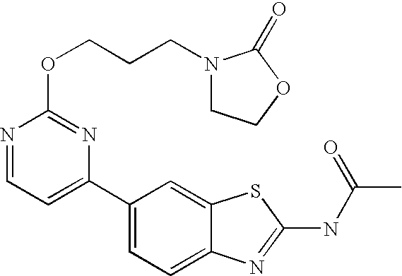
C1(C2=CC=C3C(=C2)SC(NC(C)=O)=N3)=CC=NC(OCCCN2CCOC2=O)=N1
